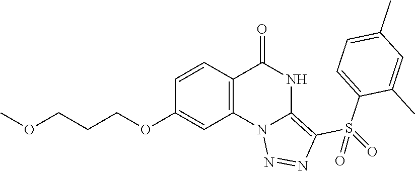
C1(OCCCOC)=CC2=C(C=C1)C(=O)NC1=C(S(C3=CC=C(C)C=C3C)(=O)=O)N=NN21
